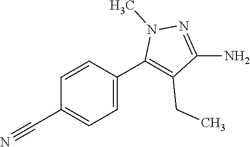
C1(C#N)=CC=C(C2=C(CC)C(N)=NN2C)C=C1
